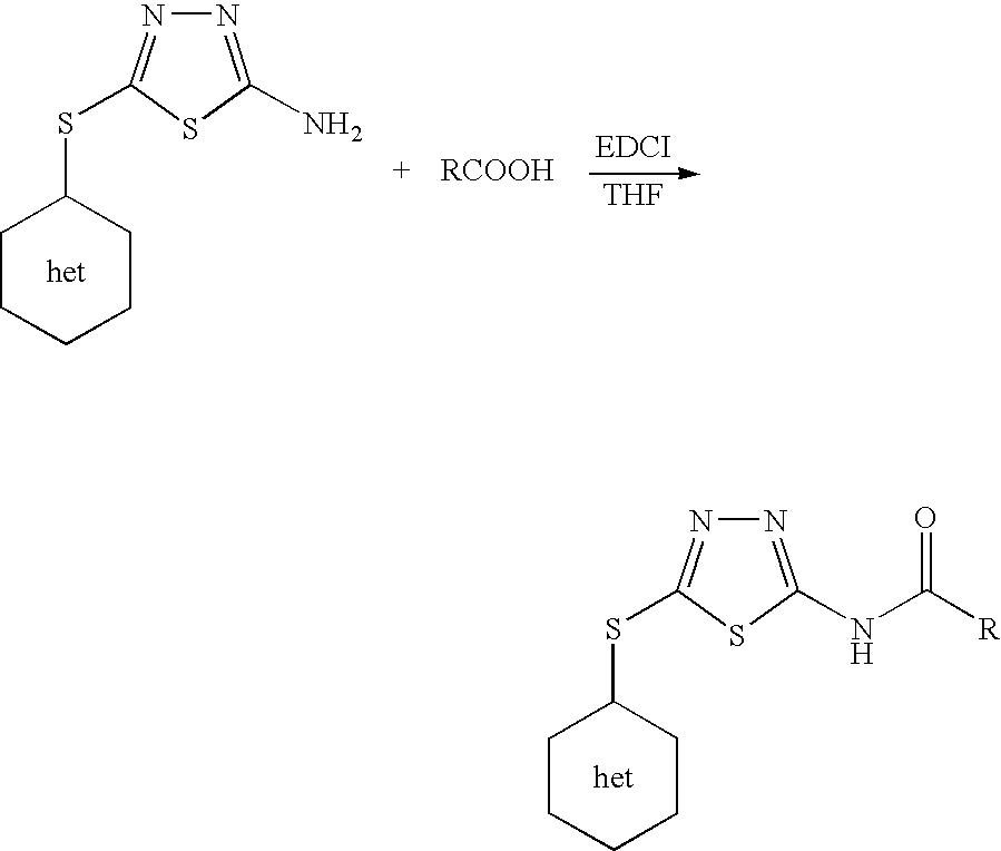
[het].C1CCCCC1SC1=NN=C(NC([R])=O)S1.[het].C1CCCCC1SC1=NN=C(N)S1.[EDCI].[THF]
